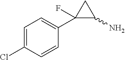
C1=C(Cl)C=CC(C2(F)C(N)C2)=C1
